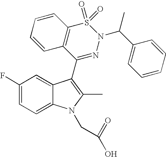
C1(F)=CC=C2C(=C1)C(C1=NN(C(C3=CC=CC=C3)C)S(=O)(=O)C3=C1C=CC=C3)=C(C)N2CC(=O)O
